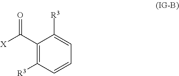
C(=O)(C1=C([R3])C=CC=C1[R3])[X]
